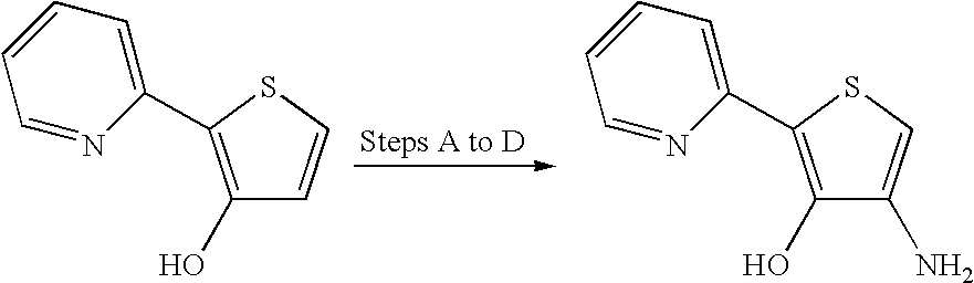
C1(O)=C(C2=CC=CC=N2)SC=C1.C1(O)=C(C2=CC=CC=N2)SC=C1N
